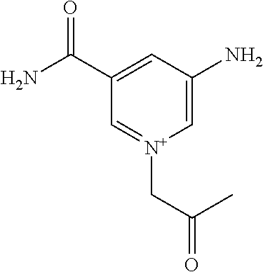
C1=C(C(N)=O)C=[N+](CC(C)=O)C=C1N
